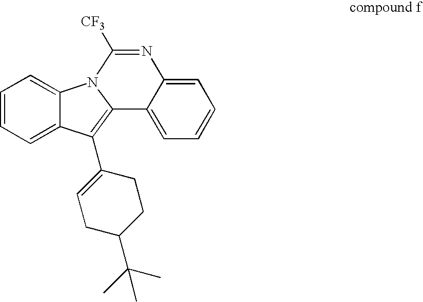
C1=CC=C2C(=C1)N1C([CF3])=NC3=CC=CC=C3C1=C2C1=CCC(C(C)(C)C)CC1
